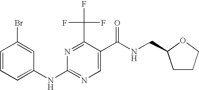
C1=CC=C(NC2=NC=C(C(NCC3CCCO3)=O)C(C(F)(F)F)=N2)C=C1Br
